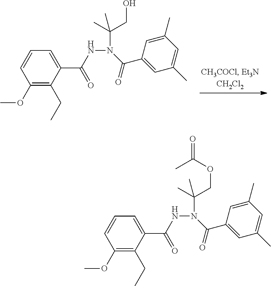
C(NN(C(C1=CC(C)=CC(C)=C1)=O)C(C)(CO)C)(C1=CC=CC(OC)=C1CC)=O.C(NN(C(C1=CC(C)=CC(C)=C1)=O)C(C)(COC(=O)C)C)(C1=CC=CC(OC)=C1CC)=O
